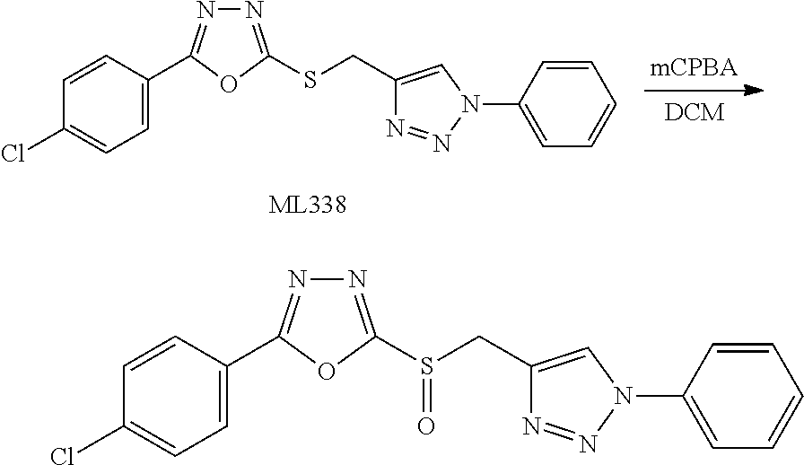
C1=C(C2=NN=C(SCC3=CN(C4=CC=CC=C4)N=N3)O2)C=CC(Cl)=C1.C1=C(C2=NN=C(S(CC3=CN(C4=CC=CC=C4)N=N3)=O)O2)C=CC(Cl)=C1
